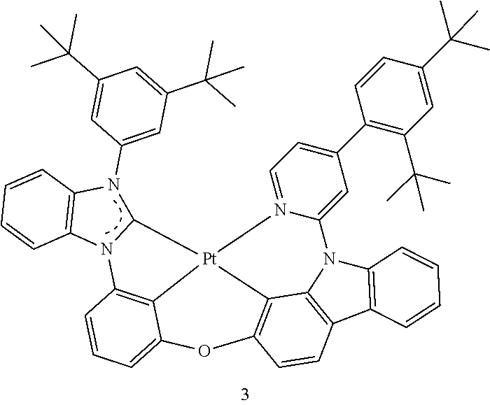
C1(N2C3=C(N4C2[Pt]25C6=C4C=CC=C6OC4=C2C2=C(C6=C(N2C2=CC(C7=C(C(C)(C)C)C=C(C(C)(C)C)C=C7)=CC=N52)C=CC=C6)C=C4)C=CC=C3)=CC(C(C)(C)C)=CC(C(C)(C)C)=C1
